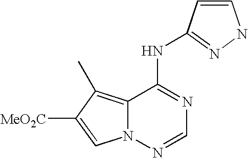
C12=C(C)C([MeO2C])=CN1N=CN=C2NC1=NNC=C1
